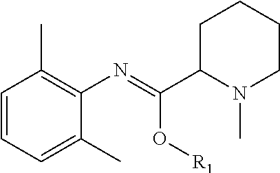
C1=CC=C(C)C(N=C(O[R1])C2N(C)CCCC2)=C1C
